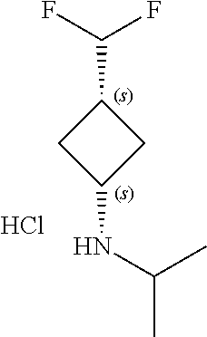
CC(NC1CC(C(F)F)C1)C.Cl
